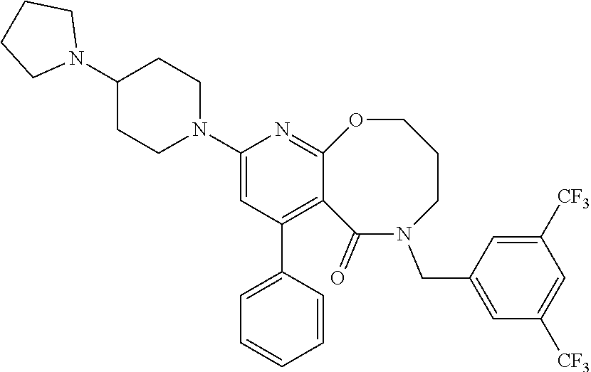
C12=C(C3=CC=CC=C3)C=C(N3CCC(N4CCCC4)CC3)N=C1OCCCN(CC1=CC([CF3])=CC([CF3])=C1)C2=O
